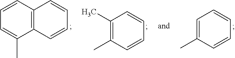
C1=CC=C(C)C2=C1C=CC=C2.C1(C)=C(C)C=CC=C1.C1=C(C)C=CC=C1
